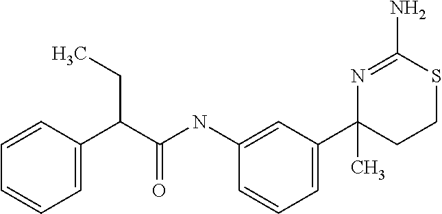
C1(C(CC)C(NC2=CC(C3(C)CCSC(N)=N3)=CC=C2)=O)=CC=CC=C1
